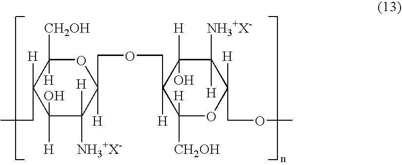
C1(O)([H])C([H])([NH3+X-])C(COCC2([H])C([H])([CH2OH])OC([H])(COC)C([H])([NH3+X-])C2([H])O)([H])OC([CH2OH])([H])C1([H])CC
